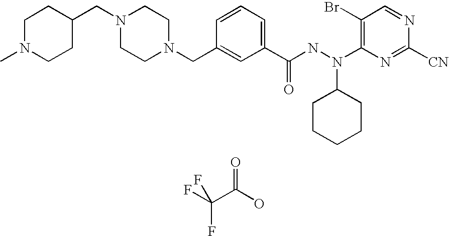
C1N(C)CCC(CN2CCN(CC3=CC(C(NN(C4=C(Br)C=NC([CN])=N4)C4CCCCC4)=O)=CC=C3)CC2)C1.FC(C(O)=O)(F)F
